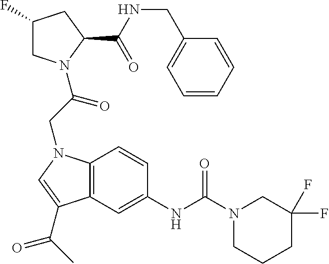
C12=C(C=C(NC(N3CCCC(F)(F)C3)=O)C=C1)C(C(C)=O)=CN2CC(=O)N1CC(F)CC1C(NCC1=CC=CC=C1)=O
